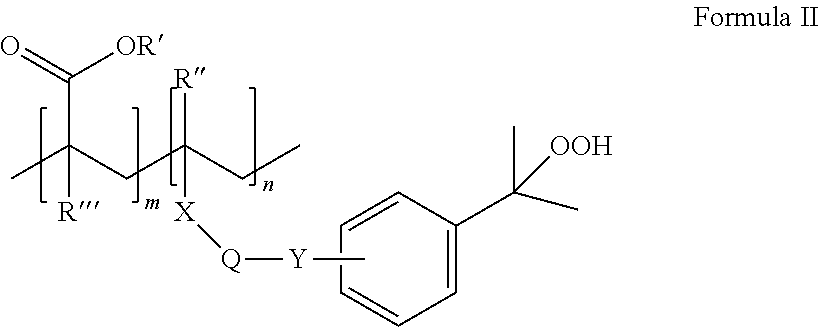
C1=CC=CC(C([OOH])(C)C)=C1.C[Y][Q][X]C([R])(CC)CC(C)([R])C([OR])=O
